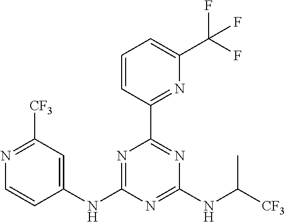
N1=C([CF3])C=C(NC2=NC(C3=NC(C(F)(F)F)=CC=C3)=NC(NC([CF3])C)=N2)C=C1
